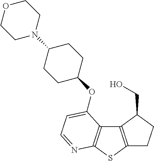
C1C2=C(C(CO)C1)C1=C(S2)N=CC=C1OC1CCC(N2CCOCC2)CC1
